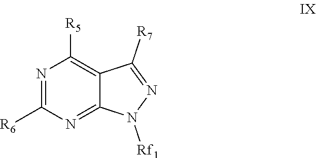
N1=C([R6])N=C2C(=C1[R5])C([R7])=NN2[Rf1]
